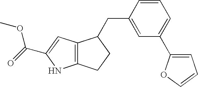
C12=C(CCC1CC1=CC(C3=CC=CO3)=CC=C1)NC(C(=O)OC)=C2
